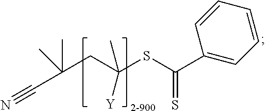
C(SC(CC(C#N)(C)C)(C)[Y])(=S)C1=CC=CC=C1
